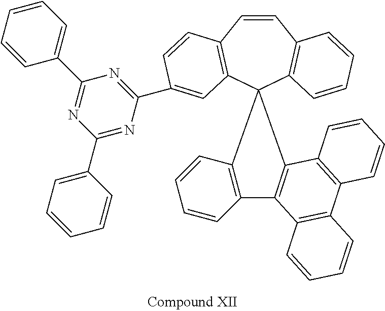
C1=CC2=C(C3(C4=C1C=CC=C4)C1=C(C=CC=C1)C1=C3C3=C(C4=C1C=CC=C4)C=CC=C3)C=C(C1=NC(C3=CC=CC=C3)=NC(C3=CC=CC=C3)=N1)C=C2
